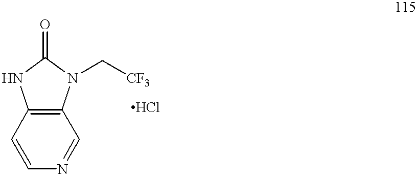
C1=CN=CC2=C1NC(=O)N2C[CF3].Cl
